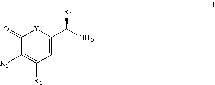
C1(=O)C([R1])=C([R2])C=C(C([NH2])[R3])[Y]1
